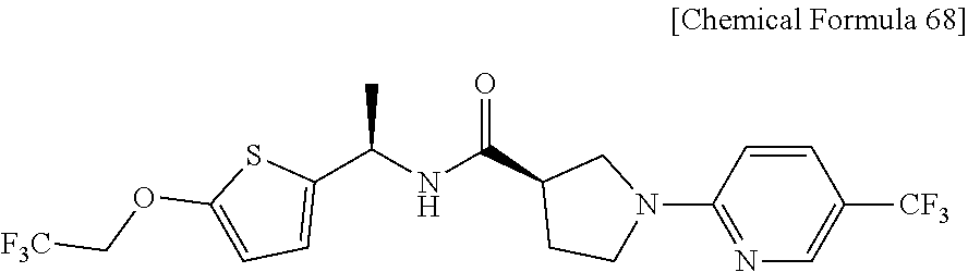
C(NC(=O)C1CCN(C2=NC=C([CF3])C=C2)C1)(C)C1=CC=C(OC[F3C])S1
